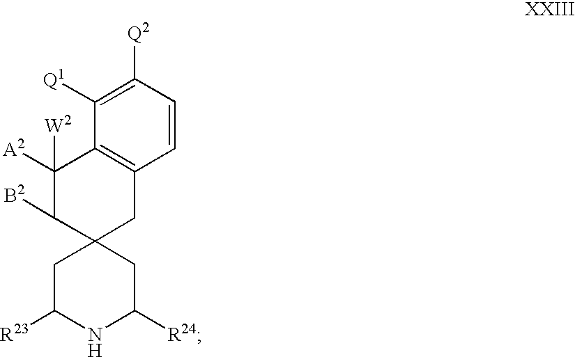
C1C([R23])NC([R24])CC12CC1=C(C([A2])([W2])C2[B2])C([Q1])=C([Q2])C=C1
